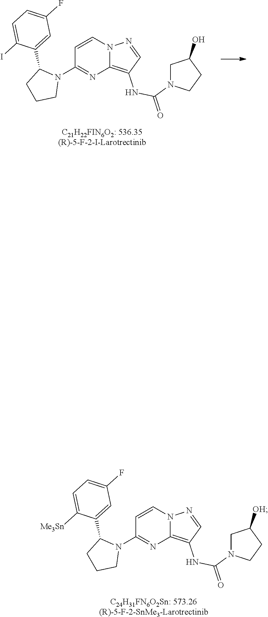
C1=CN2C(=C(NC(=O)N3CC(O)CC3)C=N2)N=C1N1C(C2=CC(F)=CC=C2I)CCC1.[C21H22FIN6O2: 536.35(R)-5-F-2-I-Larotrectinib].C1=CN2C(=C(NC(=O)N3CC([OH])CC3)C=N2)N=C1N1C(C2=CC(F)=CC=C2[Me3Sn])CCC1.[C24H31FN6O2Sn: 573.26(R)-5-F-2-SnMe3-Larotrectinib]
